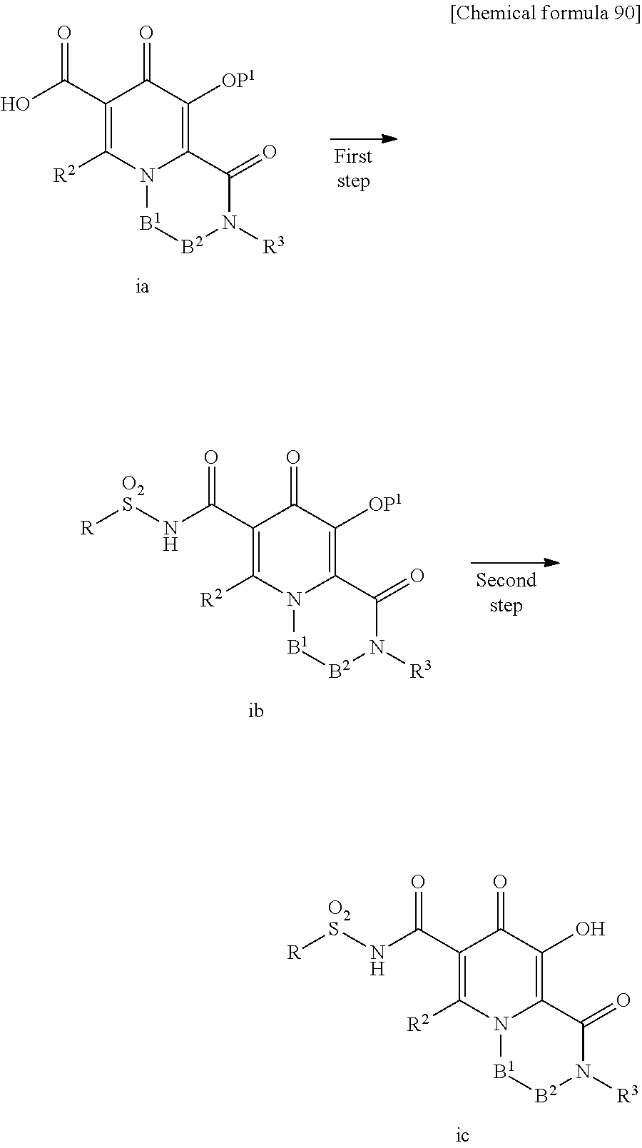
C1(C(N[O2S][R])=O)=C([R2])N2C(=C(O)C1=O)C(=O)N([R3])[B2][B1]2.C1(C(O)=O)=C([R2])N2C(=C([OP1])C1=O)C(=O)N([R3])[B2][B1]2.C1(C(N[O2S][R])=O)=C([R2])N2C(=C([OP1])C1=O)C(=O)N([R3])[B2][B1]2
